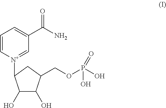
C1(O)C(O)C(COP(O)(O)=O)CC1[N+]1=CC(C(N)=O)=CC=C1
